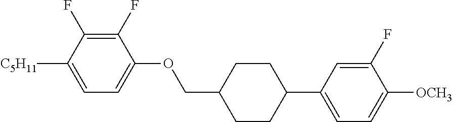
C1(F)=C(F)C([C5H11])=CC=C1OCC1CCC(C2=CC=C([OCH3])C(F)=C2)CC1
